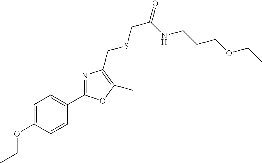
C1=C(OCC)C=CC(C2=NC(CSCC(=O)NCCCOCC)=C(C)O2)=C1
